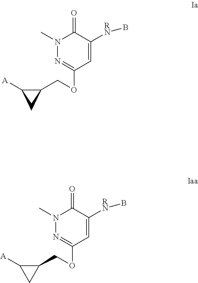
N1(C)N=C(OCC2C([A])C2)C=C([RN]B)C1=O.N1(C)N=C(OCC2C([A])C2)C=C([RN]B)C1=O
